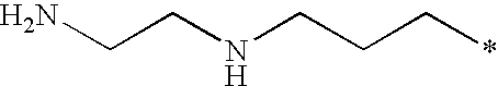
NCCNCCC*
